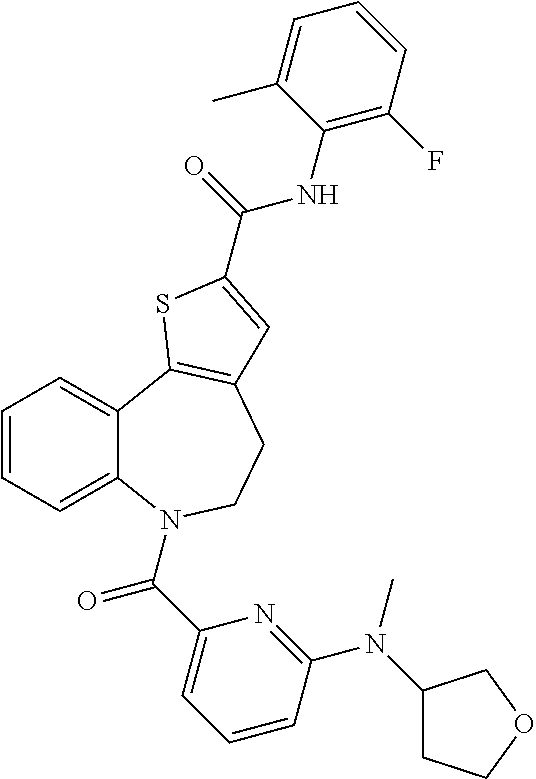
C1=CC=C2C(=C1)C1=C(CCN2C(C2=CC=CC(N(C3CCOC3)C)=N2)=O)C=C(C(=O)NC2=C(F)C=CC=C2C)S1
